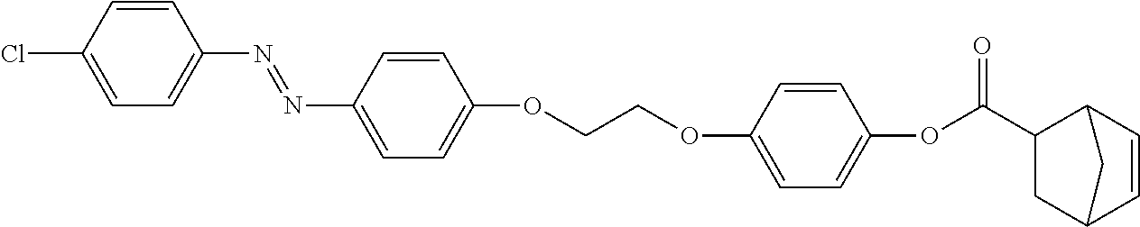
C1=CC(Cl)=CC=C1N=NC1=CC=C(OCCOC2=CC=C(OC(C3CC4C=CC3C4)=O)C=C2)C=C1
